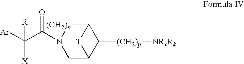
C1C2C([(CH2)p][NRxRk])C([(CH2)n]N1C(C([Ar])([X])[R])=O)[T]2
